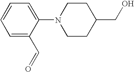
C1=C(C=O)C(N2CCC(CO)CC2)=CC=C1
